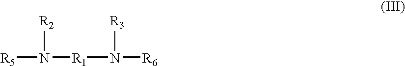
[R5]N([R1]N([R6])[R3])[R2]
